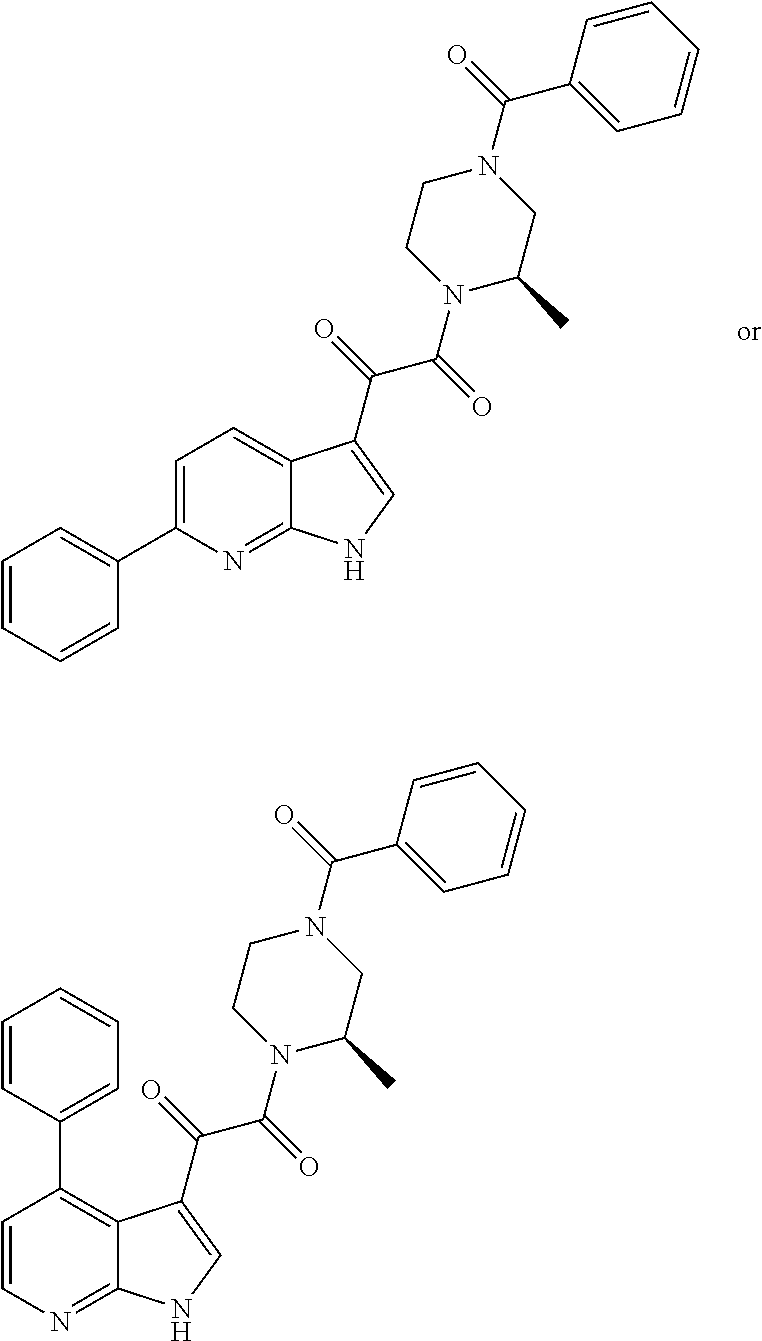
C1=C(C2=CC=CC=C2)N=C2C(=C1)C(C(=O)C(N1C(C)CN(C(=O)C3=CC=CC=C3)CC1)=O)=CN2.C1=CN=C2C(=C1C1=CC=CC=C1)C(C(=O)C(N1C(C)CN(C(=O)C3=CC=CC=C3)CC1)=O)=CN2
